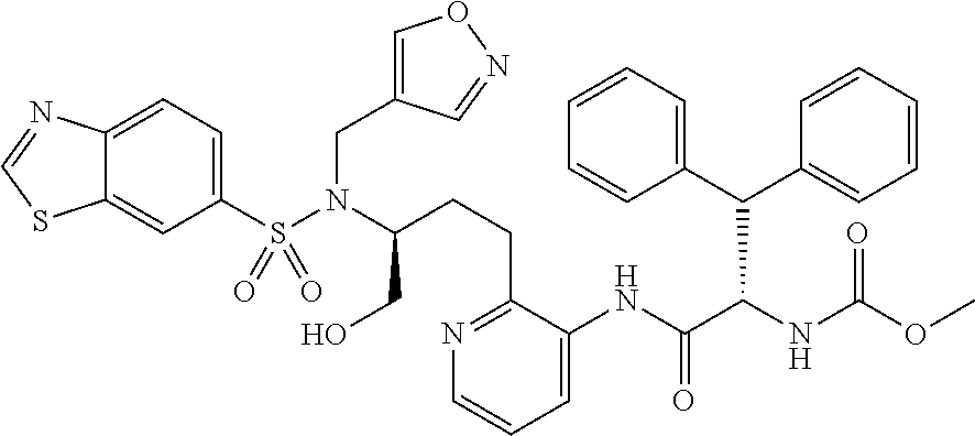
C1(S(N(C(CCC2=NC=CC=C2NC(C(NC(OC)=O)C(C2=CC=CC=C2)C2=CC=CC=C2)=O)CO)CC2=CON=C2)(=O)=O)=CC=C2C(=C1)SC=N2
